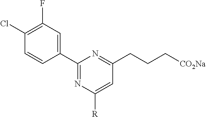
C1(Cl)=C(F)C=C(C2=NC([R])=CC(CCC[CO2Na])=N2)C=C1
